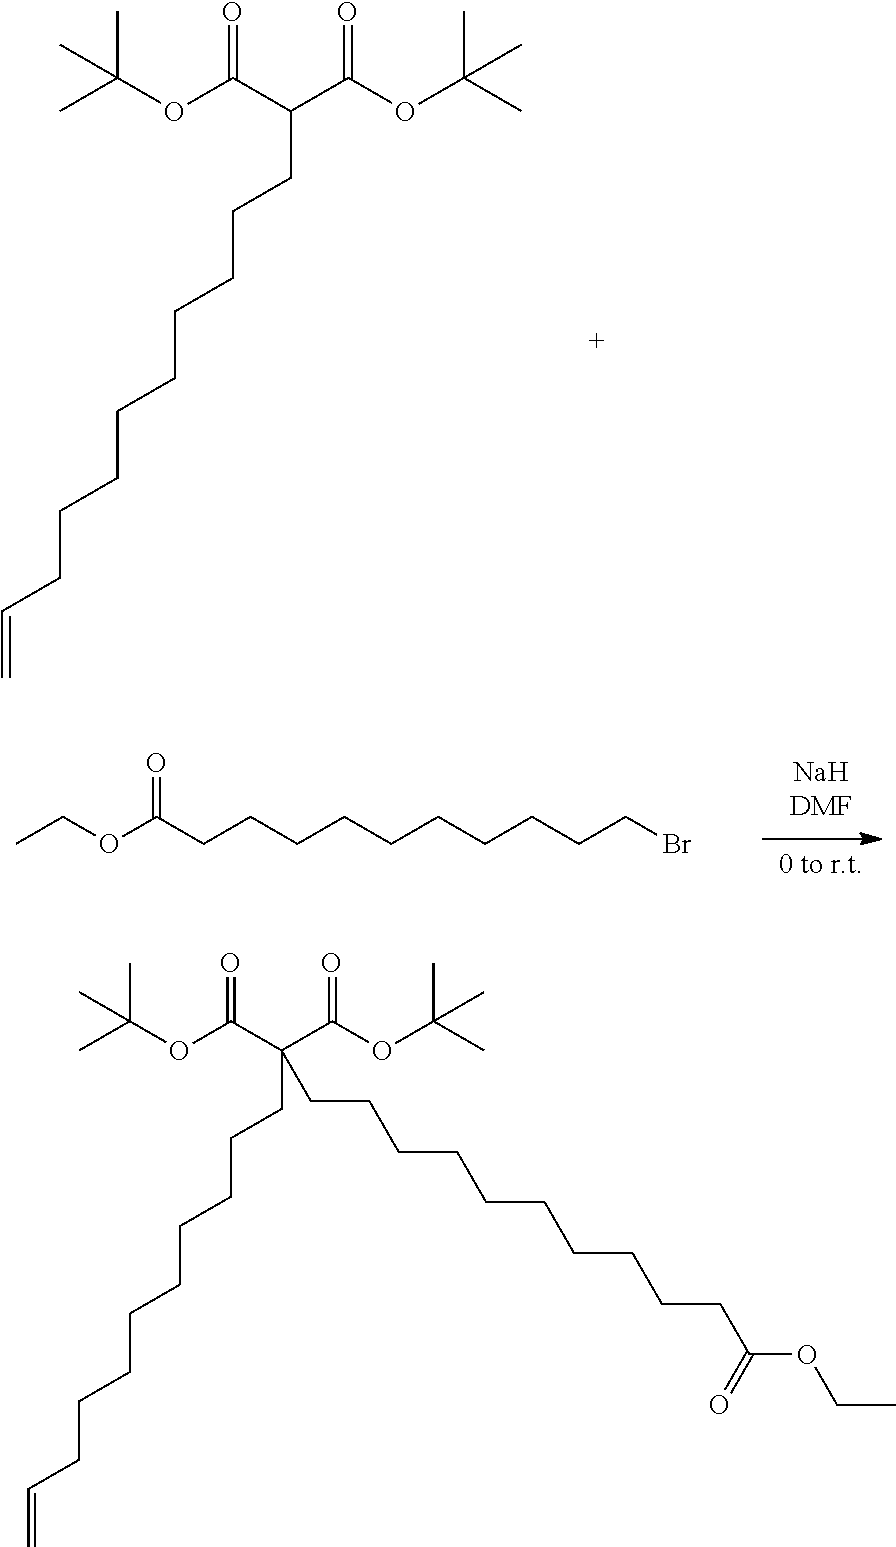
C(OC(C(C(OC(C)(C)C)=O)CCCCCCCCCC=C)=O)(C)(C)C.CCOC(CCCCCCCCCCBr)=O.C(OC(C(C(OC(C)(C)C)=O)(CCCCCCCCCC=C)CCCCCCCCCCC(OCC)=O)=O)(C)(C)C
